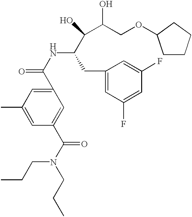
C1(C(NC(C(C(O)COC2CCCC2)O)CC2=CC(F)=CC(F)=C2)=O)=CC(C)=CC(C(N(CCC)CCC)=O)=C1
